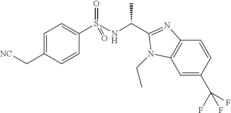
C1=C(C[NC])C=CC(S(NC(C)C2=NC3=C(C=C(C(F)(F)F)C=C3)N2CC)(=O)=O)=C1
